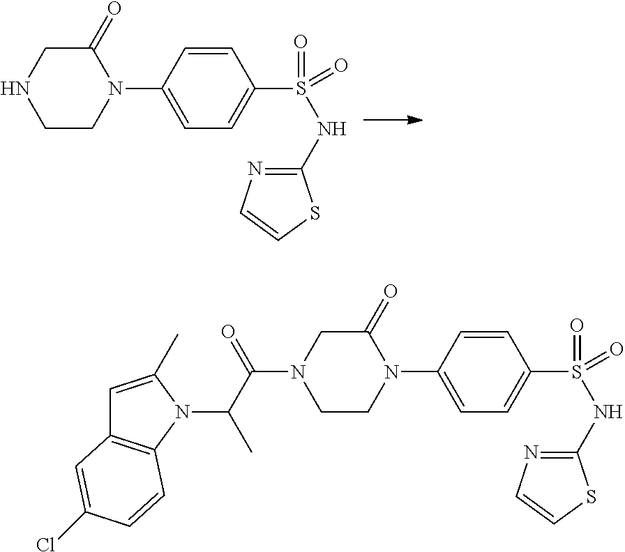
N1(C2=CC=C(S(=O)(NC3=NC=CS3)=O)C=C2)C(=O)CNCC1.N1(C2=CC=C(S(=O)(NC3=NC=CS3)=O)C=C2)C(=O)CN(C(=O)C(C)N2C(C)=CC3=C2C=CC(Cl)=C3)CC1
